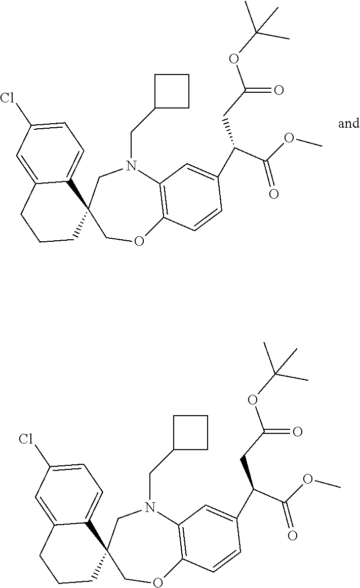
C1CC(CN2C3=C(OCC4(C5=CC=C(Cl)C=C5CCC4)C2)C=CC(C(CC(OC(C)(C)C)=O)C(OC)=O)=C3)C1.C1CC(CN2C3=C(OCC4(C5=CC=C(Cl)C=C5CCC4)C2)C=CC(C(CC(OC(C)(C)C)=O)C(OC)=O)=C3)C1
